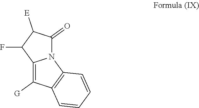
FC1C2=C([G])C3=C(N2C(=O)C1[E])C=CC=C3
